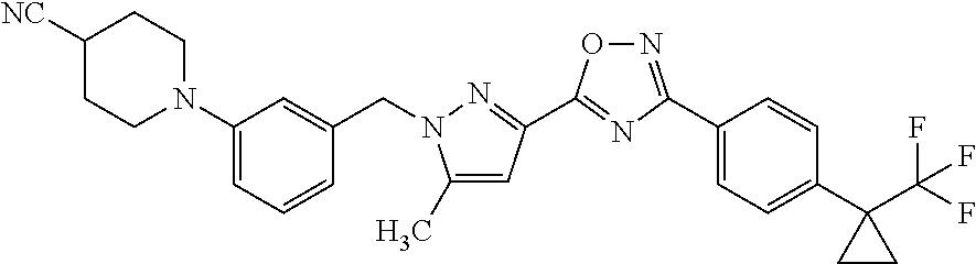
C1([NC])CCN(C2=CC=CC(CN3C(C)=CC(C4=NC(C5=CC=C(C6(C(F)(F)F)CC6)C=C5)=NO4)=N3)=C2)CC1
